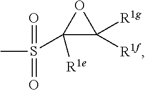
S(C1([R1e])C([R1g])([R1f])O1)(C)(=O)=O
